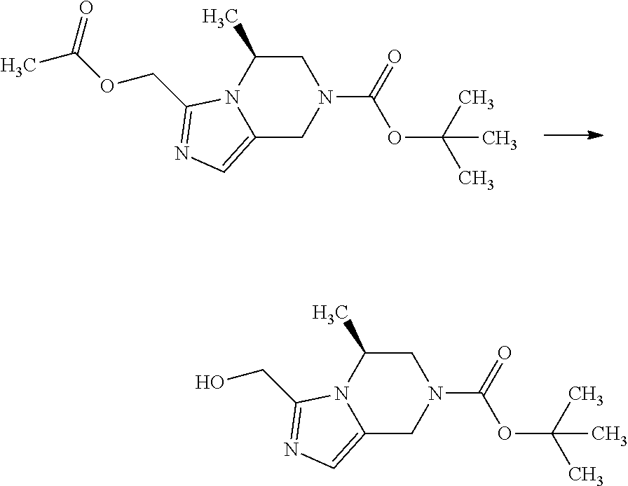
C12=CN=C(COC(C)=O)N1C(C)CN(C(=O)OC(C)(C)C)C2.C12=CN=C(CO)N1C(C)CN(C(=O)OC(C)(C)C)C2
